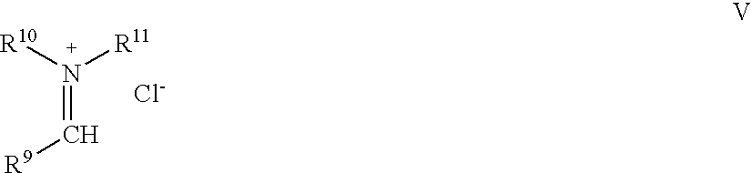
C(=[N+]([R10])[R11])[R9].[Cl-]
